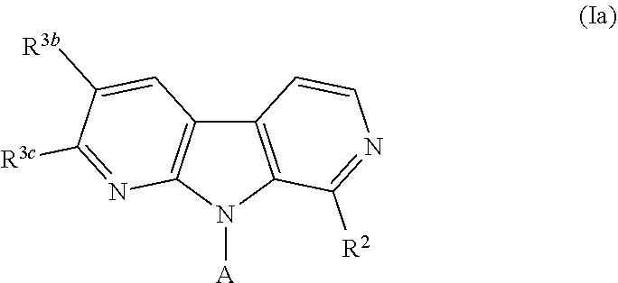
C12=C(N([A])C3=C1C=C([R3b])C([R3c])=N3)C([R2])=NC=C2
